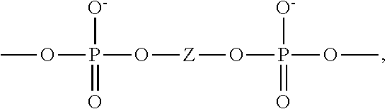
O(C)P([O-])(=O)O[Z]OP(=O)([O-])OC
